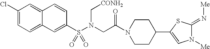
C1(Cl)=CC=C2C(=C1)C=CC(S(=O)(=O)N(CC(N1CCC(C3=CN([Me])C(=N[Me])S3)CC1)=O)C[CONH2])=C2
